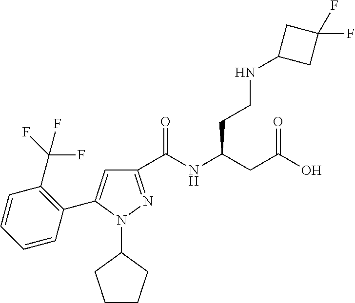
C1(C(NC(CC(O)=O)CCNC2CC(F)(F)C2)=O)=NN(C2CCCC2)C(C2=C(C(F)(F)F)C=CC=C2)=C1
